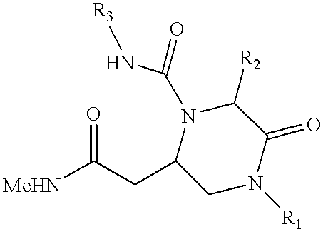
[MeHN]C(CC1N(C(N[R3])=O)C([R2])C(=O)N([R1])C1)=O
